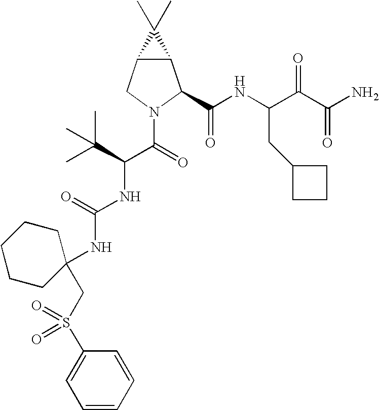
C12C(CN(C(C(NC(=O)NC3(CS(=O)(C4=CC=CC=C4)=O)CCCCC3)C(C)(C)C)=O)C1C(NC(C(C(N)=O)=O)CC1CCC1)=O)C2(C)C
